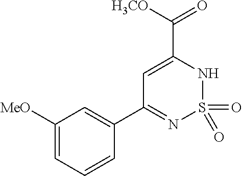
C1=C(C([H3CO])=O)NS(=O)(=O)N=C1C1=CC([MeO])=CC=C1
